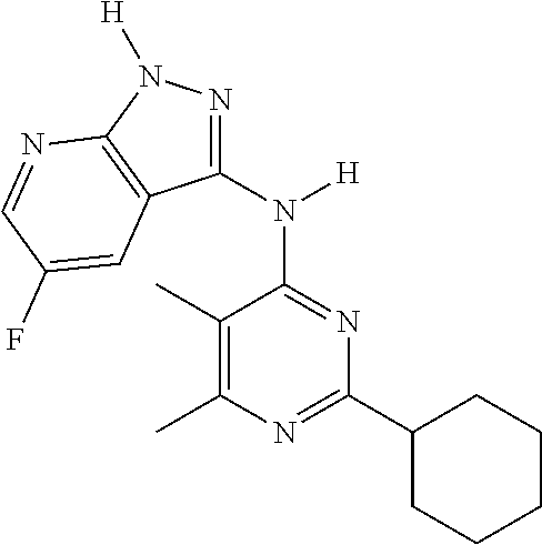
C1(C)=C(C)N=C(C2CCCCC2)N=C1N([H])C1=NN([H])C2=C1C=C(F)C=N2
